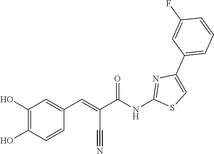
C1(O)=C(O)C=CC(C=C(C#N)C(NC2=NC(C3=CC=CC(F)=C3)=CS2)=O)=C1
